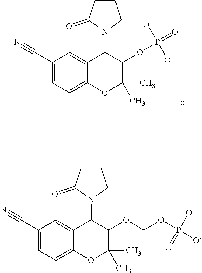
C1(C#N)=CC=C2C(=C1)C(N1CCCC1=O)C(OP([O-])([O-])=O)C(C)(C)O2.C1(C#N)=CC=C2C(=C1)C(N1CCCC1=O)C(OCOP([O-])(=O)[O-])C(C)(C)O2
